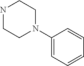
N1CCN(C2=CC=CC=C2)CC1
